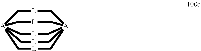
[A]1234C[L]C[A](C[L]C1)(C[L]C2)(C[L]C3)C[L]C4
